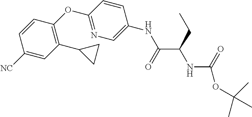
C1=CC(OC2=C(C3CC3)C=C([NC])C=C2)=NC=C1NC(=O)C(CC)NC(=O)OC(C)(C)C
